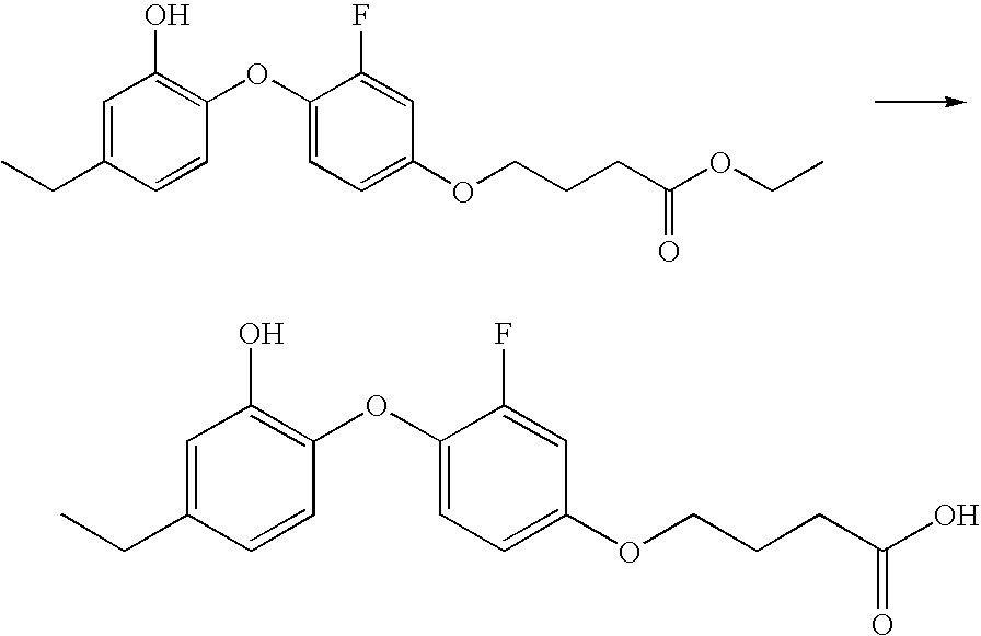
C1=C(CC)C=CC(OC2=CC=C(OCCCC(OCC)=O)C=C2F)=C1O.C1=C(CC)C=CC(OC2=CC=C(OCCCC(O)=O)C=C2F)=C1O
